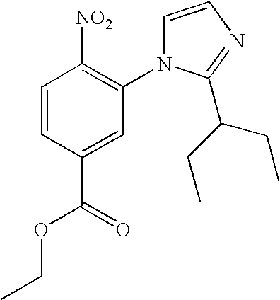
C1=CC(C(=O)OCC)=CC(N2C=CN=C2C(CC)CC)=C1[NO2]
